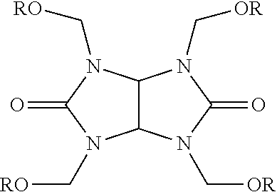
C12C(N(C[RO])C(=O)N1C[RO])N(C[OR])C(=O)N2C[OR]
